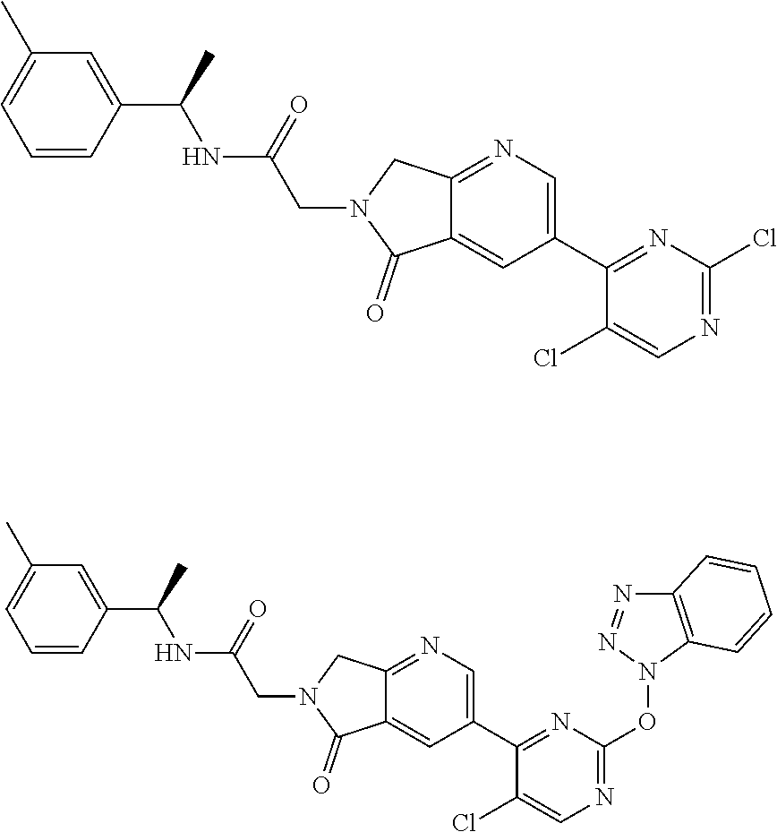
C1(C2=NC(Cl)=NC=C2Cl)=CN=C2C(=C1)C(=O)N(CC(=O)NC(C1=CC(C)=CC=C1)C)C2.C1(C2=NC(ON3C4=C(N=N3)C=CC=C4)=NC=C2Cl)=CN=C2C(=C1)C(=O)N(CC(=O)NC(C1=CC(C)=CC=C1)C)C2
